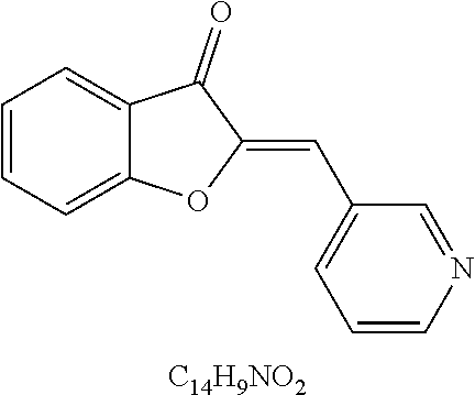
C1=CC=C2C(=C1)C(=O)C(=CC1=CC=CN=C1)O2.[C14H9NO2]
